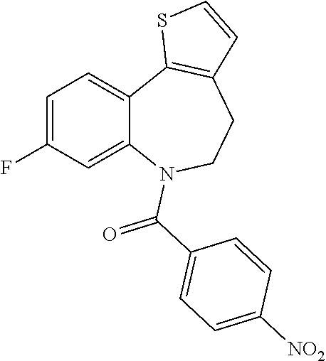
C1=C(F)C=C2C(=C1)C1=C(CCN2C(C2=CC=C([NO2])C=C2)=O)C=CS1
